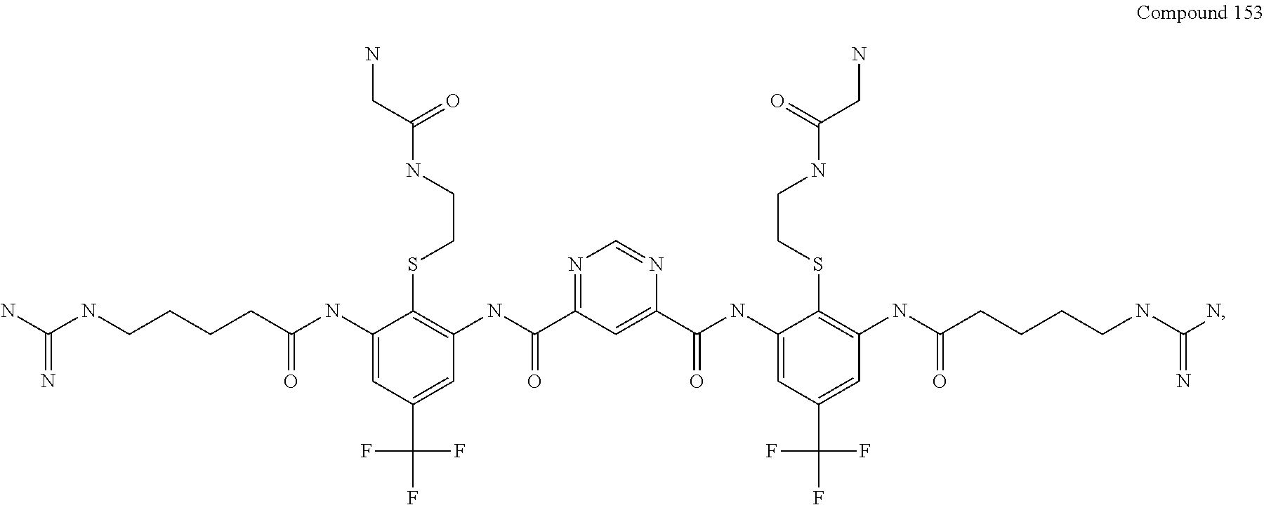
C1(NC(CCCCNC(N)=N)=O)=CC(C(F)(F)F)=CC(NC(C2=NC=NC(C(NC3=CC(C(F)(F)F)=CC(NC(CCCCNC(N)=N)=O)=C3SCCNC(=O)CN)=O)=C2)=O)=C1SCCNC(=O)CN
